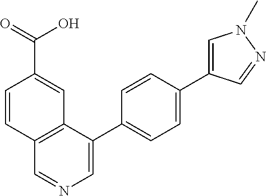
C1=CC(C(=O)O)=CC2=C1C=NC=C2C1=CC=C(C2=CN(C)N=C2)C=C1
